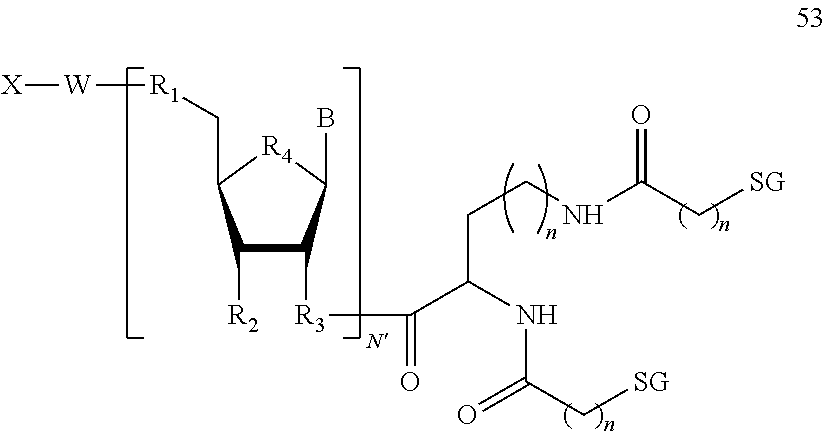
C1([R2])C([R3]C(=O)C(NC(C[SG])=O)CCNC(C[SG])=O)C(B)[R4]C1C[R1][W][X]
